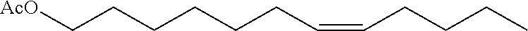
C(=CCCCC)CCCCCC[AcO]
